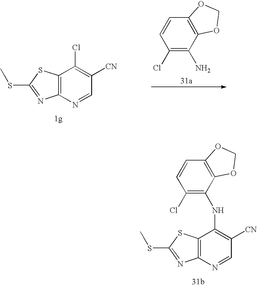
C12=C(N=CC([CN])=C1Cl)N=C(SC)S2.C12=C(C(N)=C(Cl)C=C1)OCO2.C12=C(N=CC([CN])=C1NC1=C(Cl)C=CC3=C1OCO3)N=C(SC)S2
